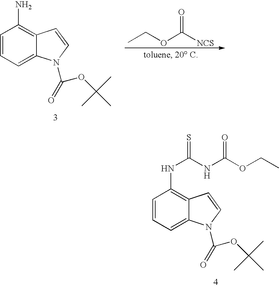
C1=CC=C2C(=C1N)C=CN2C(=O)OC(C)(C)C.CCOC(=O)[NCS].C1=CC=C2C(=C1NC(=S)NC(OCC)=O)C=CN2C(=O)OC(C)(C)C
